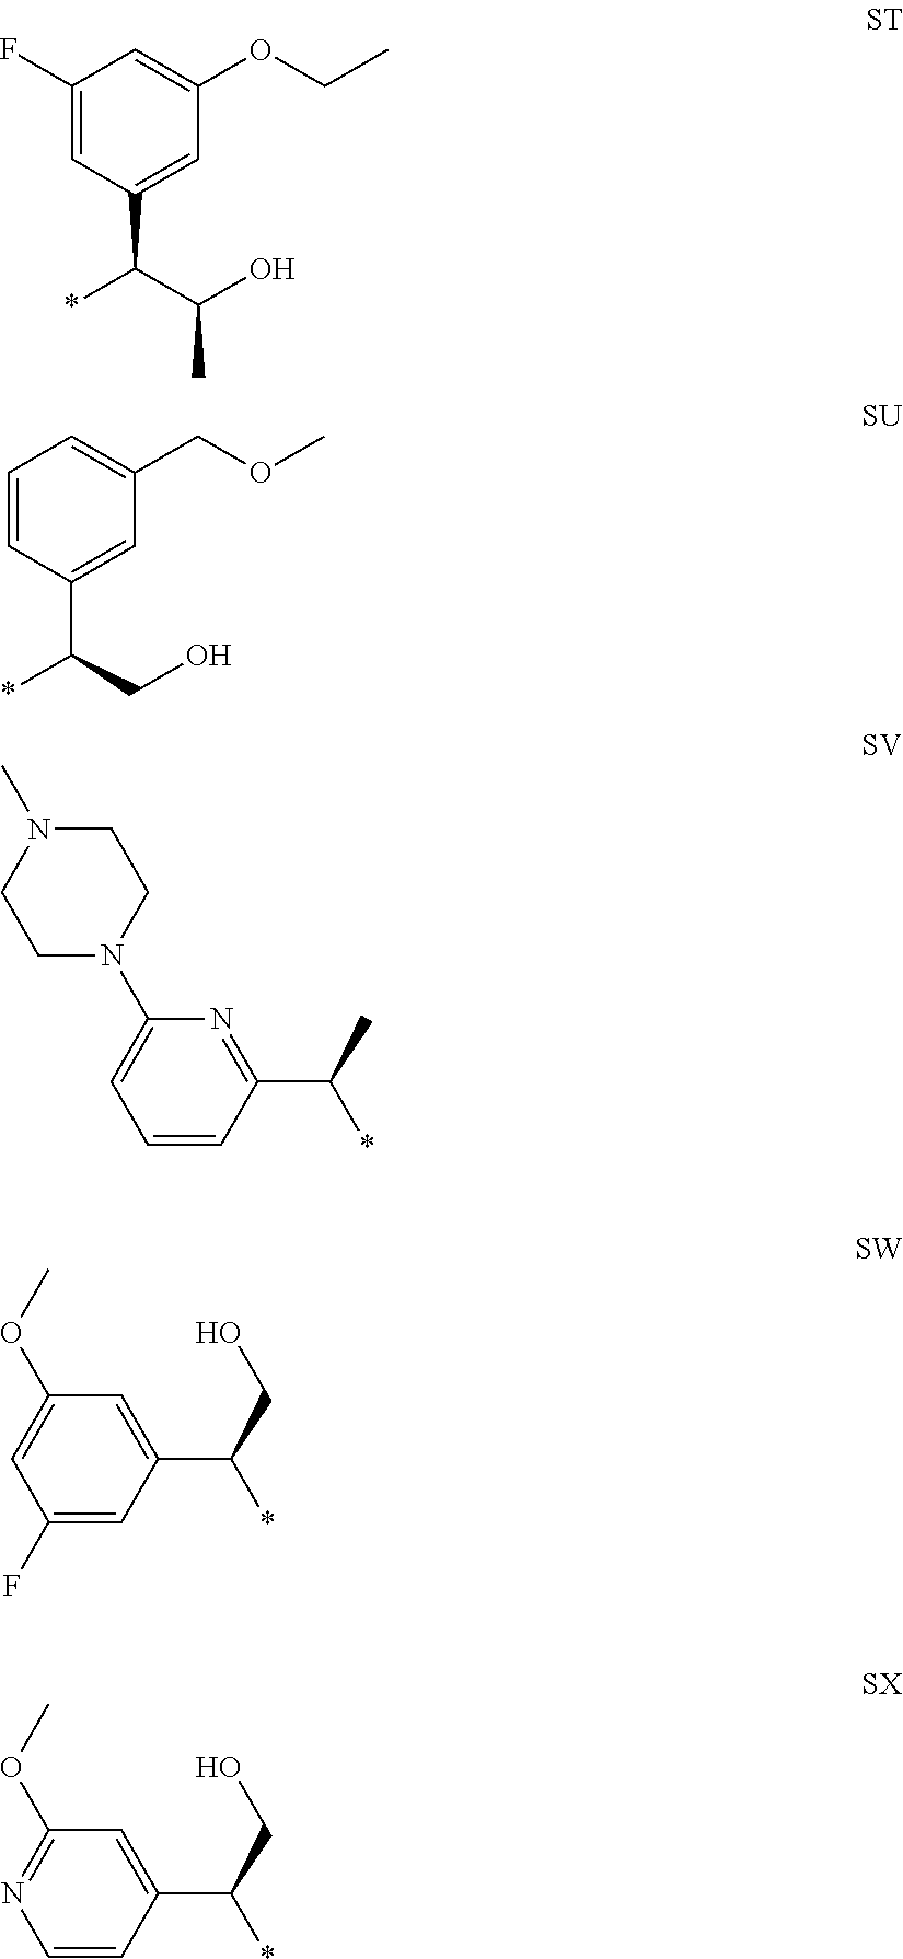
C1(F)=CC(C(*)C(C)O)=CC(OCC)=C1.C1=CC(C(*)CO)=CC(COC)=C1.C1N(C)CCN(C2=CC=CC(C(*)C)=N2)C1.O(C)C1=CC(F)=CC(C(*)CO)=C1.O(C)C1=NC=CC(C(*)CO)=C1
